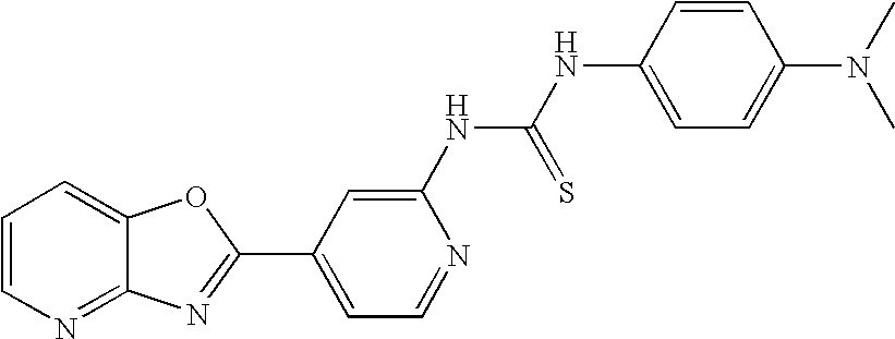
C12=NC=CC=C1OC(C1=CC=NC(NC(=S)NC3=CC=C(N(C)C)C=C3)=C1)=N2
